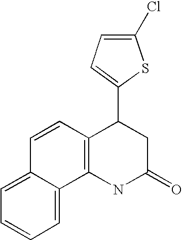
C12=C(NC(=O)CC1C1=CC=C(Cl)S1)C1=CC=CC=C1C=C2
